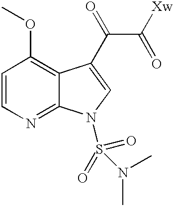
C1=CN=C2C(=C1OC)C(C(=O)C([Xw])=O)=CN2S(=O)(=O)N(C)C
